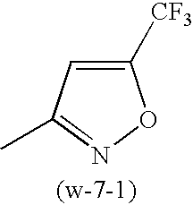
C1([CF3])=CC(C)=NO1
